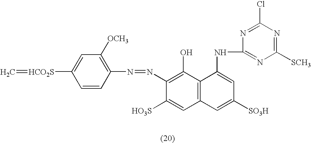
C1=C([HCO2S]=C)C=CC(N=NC2=C(O)C3=C(C=C2[HO3S])C=C([SO3H])C=C3NC2=NC([SCH3])=NC(Cl)=N2)=C1[OCH3]
